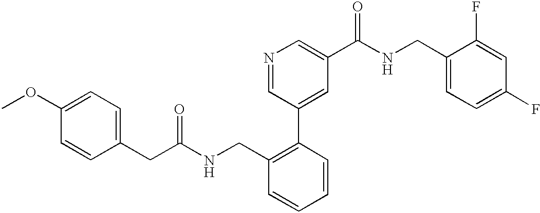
C1(OC)=CC=C(CC(=O)NCC2=C(C3=CC(C(NCC4=CC=C(F)C=C4F)=O)=CN=C3)C=CC=C2)C=C1
